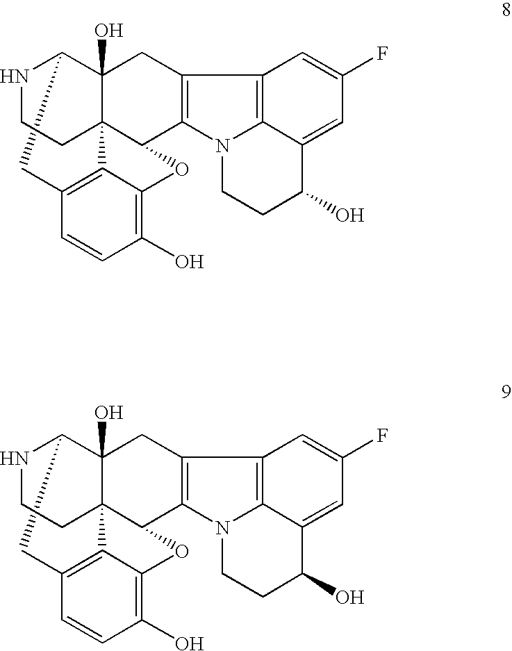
N1C2C3(O)C4(C(C5=C(C3)C3=C6N5CCC(O)C6=CC(F)=C3)OC3=C(O)C=CC(=C43)C2)CC1.N1C2C3(O)C4(C(C5=C(C3)C3=C6N5CCC(O)C6=CC(F)=C3)OC3=C(O)C=CC(=C43)C2)CC1
